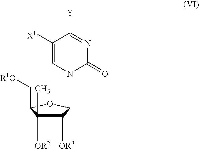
C1([OR3])C([OR2])(C)C(C[R1O])OC1N1C(=O)N=C([Y])C([X1])=C1
